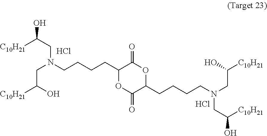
C1(CCCCN(CC([C10H21])O)CC([C10H21])O)OC(=O)C(CCCCN(CC(O)[C10H21])CC([C10H21])O)OC1=O.Cl.Cl
